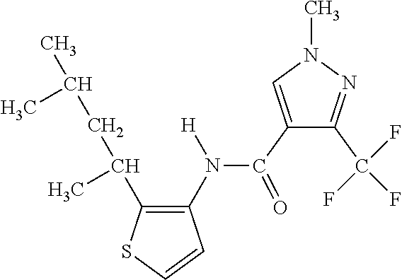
C1(C(N([H])C2=C(C(CC(C)C)C)SC=C2)=O)=CN(C)N=C1C(F)(F)F
